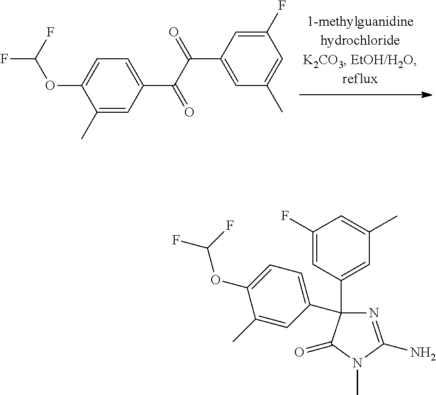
FC(F)OC1=CC=C(C(C(=O)C2=CC(C)=CC(F)=C2)=O)C=C1C.C(OC1=CC=C(C2(C3=CC(C)=CC(F)=C3)N=C(N)N(C)C2=O)C=C1C)(F)F
